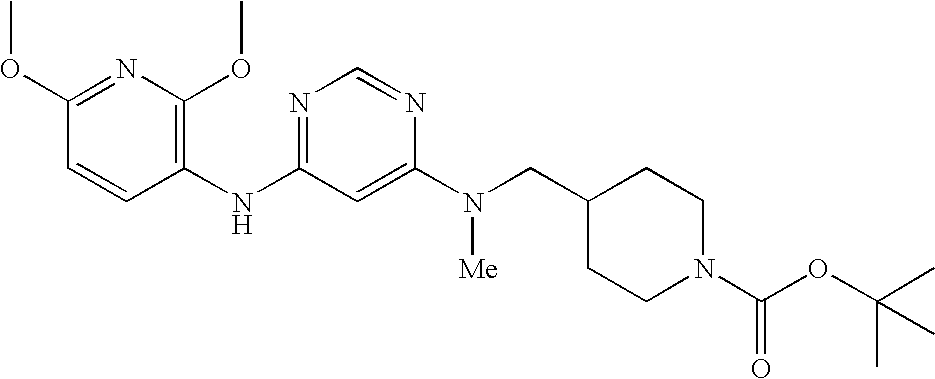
C1(OC)=NC(OC)=C(NC2=NC=NC(N(CC3CCN(C(OC(C)(C)C)=O)CC3)[Me])=C2)C=C1
